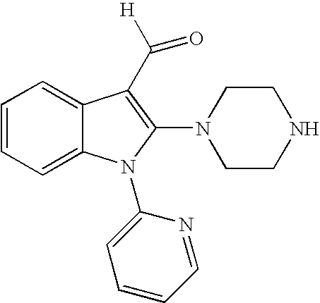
C1=CC=C2C(=C1)C(C([H])=O)=C(N1CCNCC1)N2C1=CC=CC=N1
